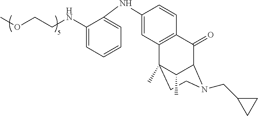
C1(NCCOC)=CC=CC=C1NC1=CC2=C(C=C1)C(=O)C1N(CC3CC3)CCC2(C)C1C
